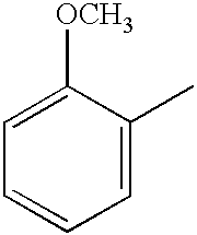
C1=C([OCH3])C(C)=CC=C1
